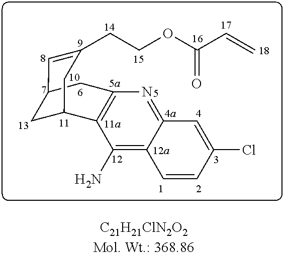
C1=CC(Cl)=CC2=NC3=C(C(N)=C12)C1CC(C=C(CCOC(C=C)=O)C1)C3
